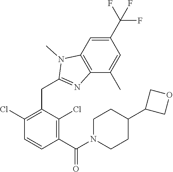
C1(Cl)=C(CC2=NC3=C(C=C(C(F)(F)F)C=C3C)N2C)C(Cl)=C(C(=O)N2CCC(C3COC3)CC2)C=C1
